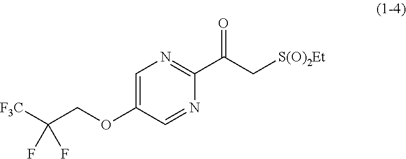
C1=C(OCC([F3C])(F)F)C=NC(C(C[S(O)2Et])=O)=N1
